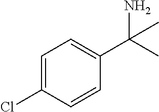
ClC1=CC=C(C(N)(C)C)C=C1
